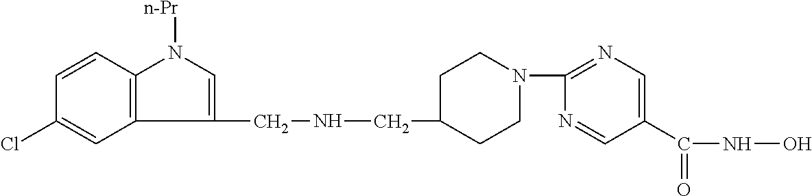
C1(CNCC2CCN(C3=NC=C(C(NO)=O)C=N3)CC2)=CN([n-Pr])C2=C1C=C(Cl)C=C2
